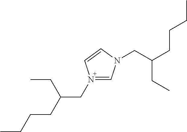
N1(CC(CCCC)CC)=CN(CC(CCCC)CC)C=C1
